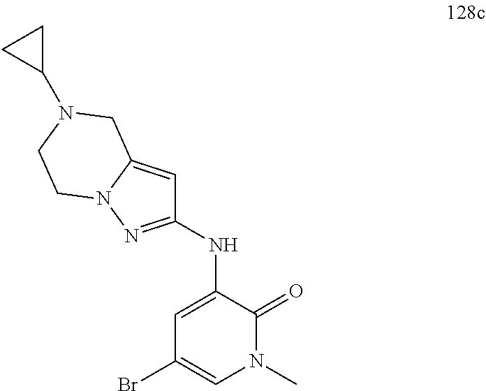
C1(NC2=CC(Br)=CN(C)C2=O)=NN2C(=C1)CN(C1CC1)CC2
